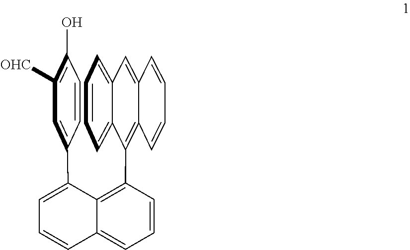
C1=C(C2=CC([OHC])=C(O)C=C2)C2=C(C3=C4C(=CC5=CC=CC=C53)C=CC=C4)C=CC=C2C=C1
